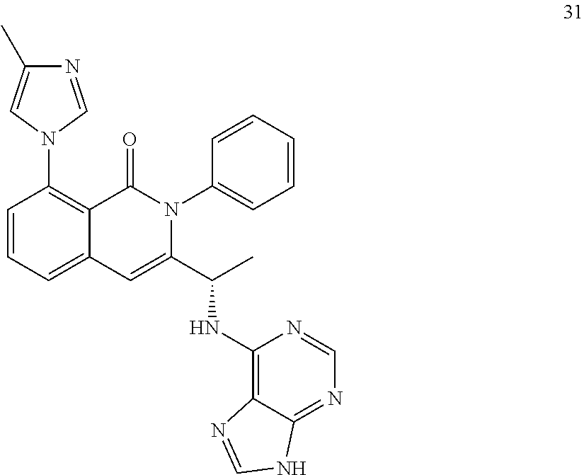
N1(C2=C3C(=CC=C2)C=C(C(C)NC2=C4C(=NC=N2)NC=N4)N(C2=CC=CC=C2)C3=O)C=NC(C)=C1
